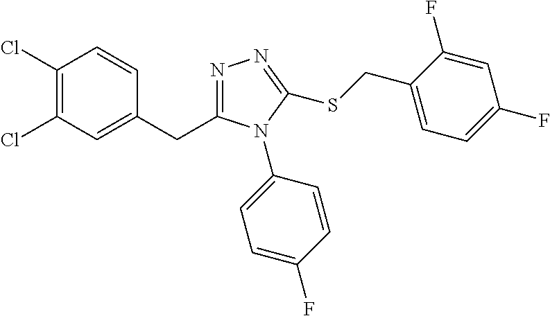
C1(Cl)=C(Cl)C=C(CC2=NN=C(SCC3=CC=C(F)C=C3F)N2C2=CC=C(F)C=C2)C=C1
